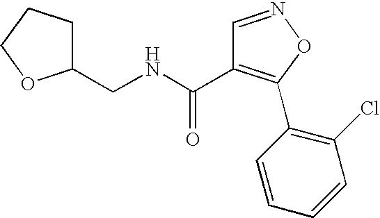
C1(CNC(C2=C(C3=C(Cl)C=CC=C3)ON=C2)=O)CCCO1
